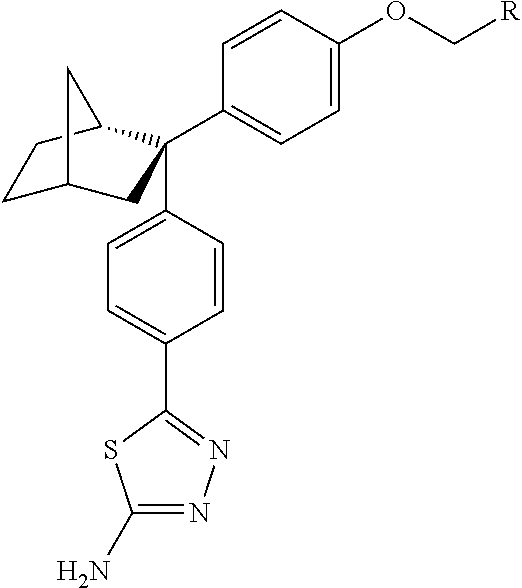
C1C2CC(C3=CC=C(OC[R])C=C3)(C3=CC=C(C4=NN=C(N)S4)C=C3)C(C1)C2
